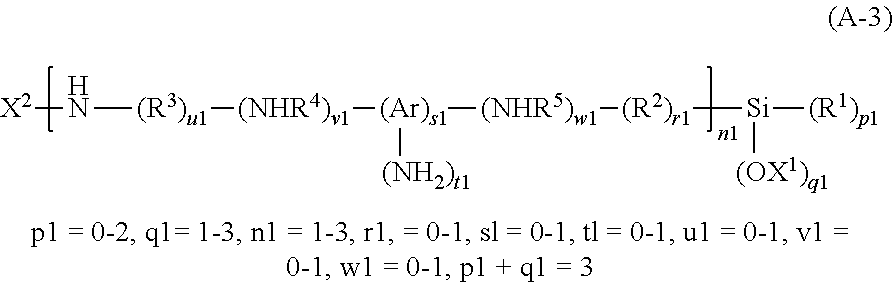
[X2]N[(R3)u1][(NHR4)v1][(Ar)s1]([(NHR5)w1][(R2)r1][Si]([(R1)p1])[(OX1)q1])[(NH2)t1]
